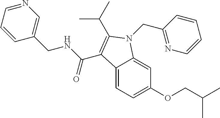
N1=CC=CC(CNC(=O)C2=C(C(C)C)N(CC3=NC=CC=C3)C3=CC(OCC(C)C)=CC=C32)=C1
